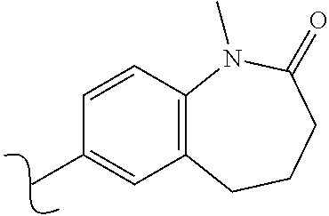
C1(C)=CC2=C(C=C1)N(C)C(=O)CCC2
